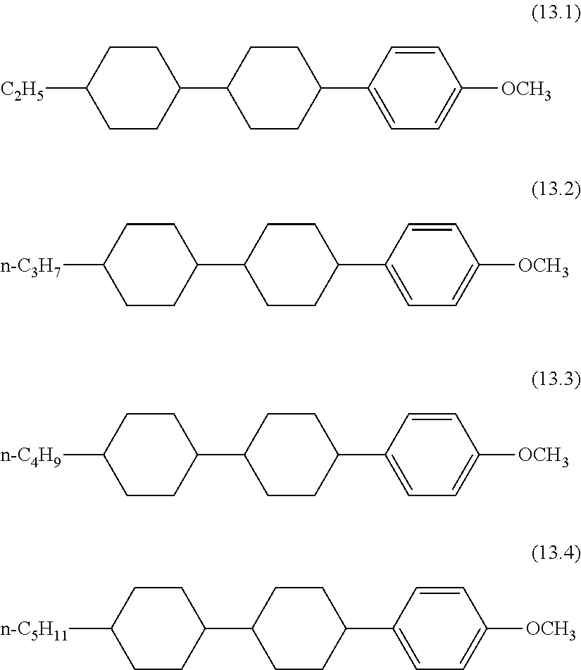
C1=CC(C2CCC(C3CCC([C2H5])CC3)CC2)=CC=C1[OCH3].C1=CC(C2CCC(C3CCC([n-C3H7])CC3)CC2)=CC=C1[OCH3].C1=CC(C2CCC(C3CCC([n-C4H9])CC3)CC2)=CC=C1[OCH3].C1=CC(C2CCC(C3CCC([n-C5H11])CC3)CC2)=CC=C1[OCH3]
